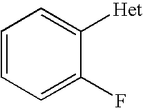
C1=CC=C(F)C([Het])=C1
